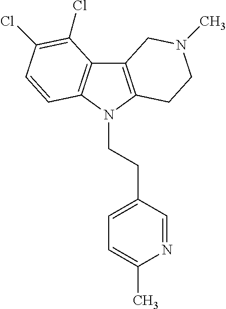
C12=C(N(CCC3=CC=C(C)N=C3)C3=C1C(Cl)=C(Cl)C=C3)CCN(C)C2
